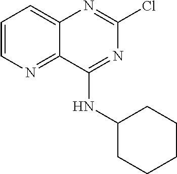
C1=CN=C2C(=C1)N=C(Cl)N=C2NC1CCCCC1
